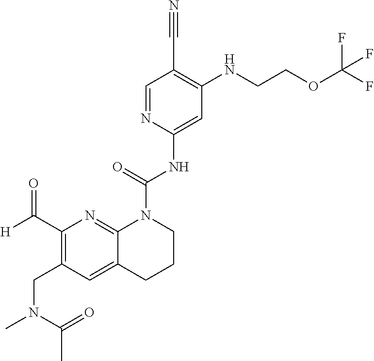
C1=NC(NC(=O)N2CCCC3=CC(CN(C(=O)C)C)=C(C(=O)[H])N=C23)=CC(NCCOC(F)(F)F)=C1C#N
